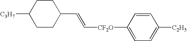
C([CF2O]C1=CC=C([C2H5])C=C1)=CC1CCC([C3H7])CC1
